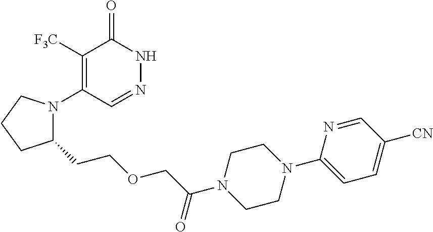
C1([F3C])=C(N2C(CCOCC(N3CCN(C4=CC=C([CN])C=N4)CC3)=O)CCC2)C=NNC1=O
